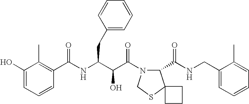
C(NC(C(C(N1C(C(NCC2=CC=CC=C2C)=O)C2(SC1)CCC2)=O)O)CC1=CC=CC=C1)(=O)C1=C(C)C(O)=CC=C1
